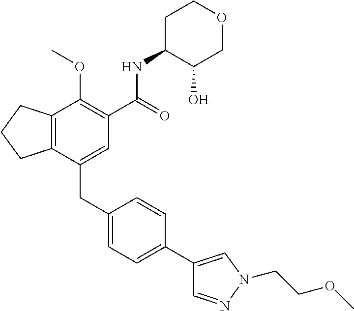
C12=C(CCC1)C(OC)=C(C(NC1C(O)COCC1)=O)C=C2CC1=CC=C(C2=CN(CCOC)N=C2)C=C1
